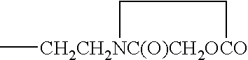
C[CH2CH2NC(O)CH2OCO]1CC1
